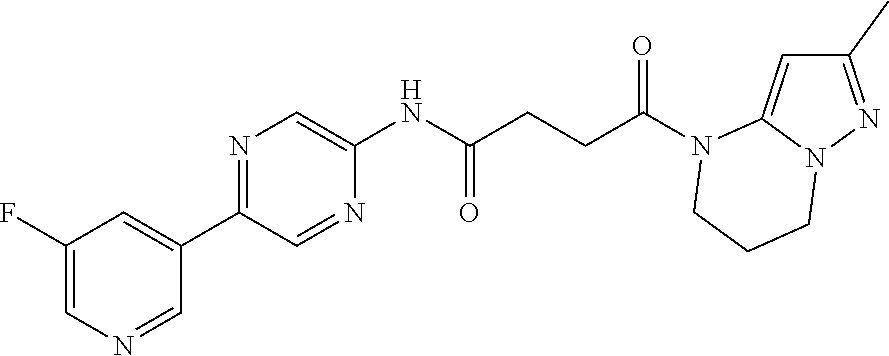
C1(C)=NN2C(=C1)N(C(CCC(NC1=CN=C(C3=CC(F)=CN=C3)C=N1)=O)=O)CCC2
